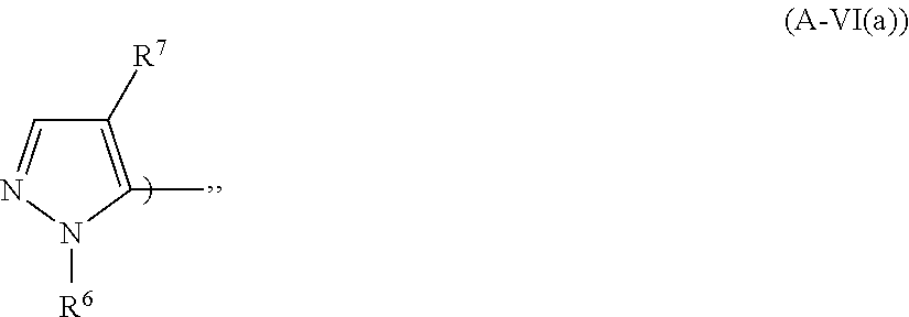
C1([R7])=C(C)N([R6])N=C1
